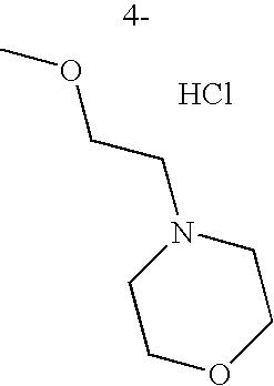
C1COCCN1CCOC.Cl
